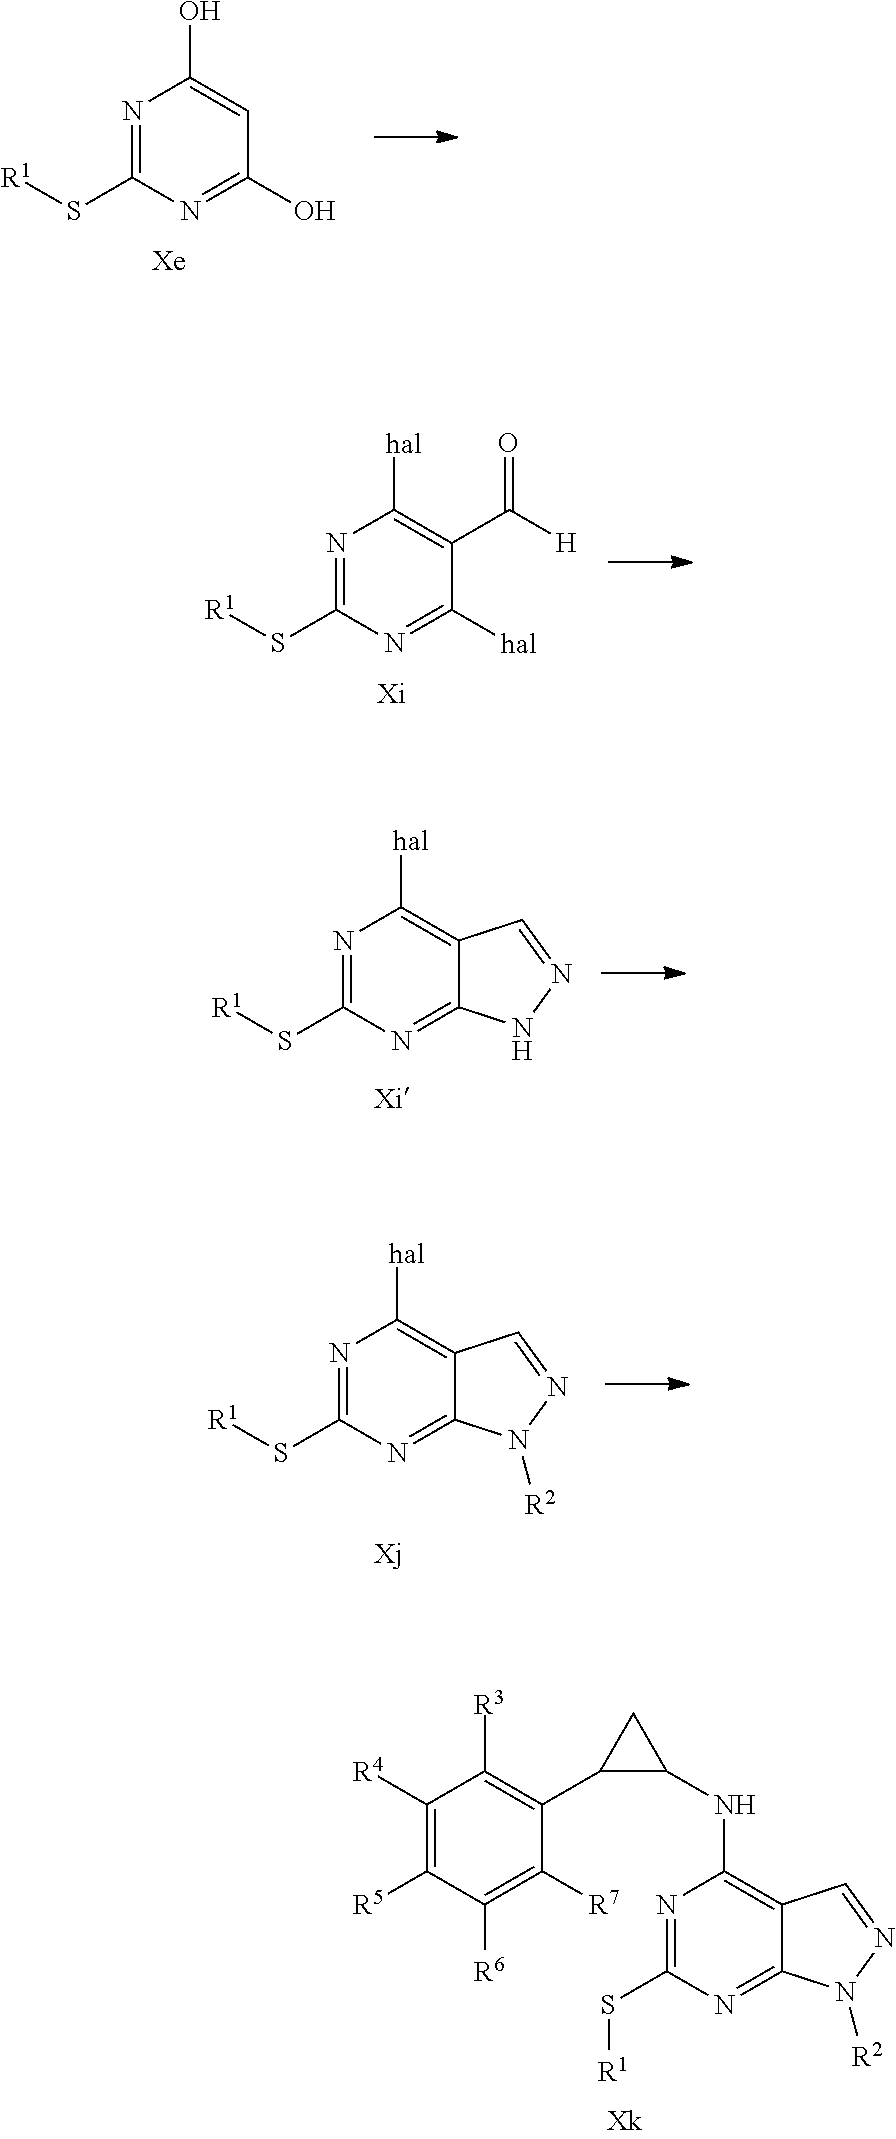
C1=C(O)N=C(S[R1])N=C1O.[Xe].C1(C([H])=O)=C([hal])N=C(S[R1])N=C1[hal].[Xi].C12=C([hal])N=C(S[R1])N=C1NN=C2.C12=C([hal])N=C(S[R1])N=C1N([R2])N=C2.C1(C2C(NC3=C4C(=NC(S[R1])=N3)N([R2])N=C4)C2)=C([R3])C([R4])=C([R5])C([R6])=C1[R7]
